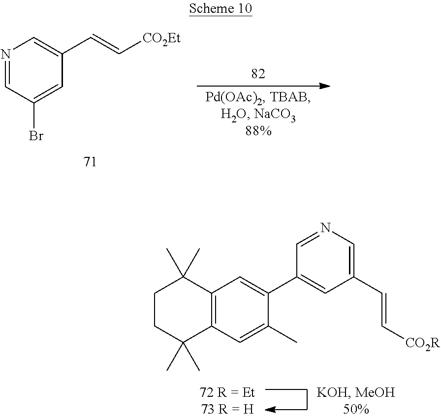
N1=CC(C2=CC3=C(C=C2C)C(C)(C)CCC3(C)C)=CC(C=C[CO2R])=C1.N1=CC(Br)=CC(C=C[CO2Et])=C1
